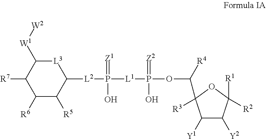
C1([R6])C([R5])C([L2]P([L1]P(OC([R4])C2([R3])OC([R2])([R1])C([Y2])C2[Y1])(=[Z2])O)(=[Z1])O)[L3]C([W1][W2])C1[R7]
